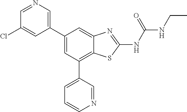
C1(C2=CC(C3=CC=CN=C3)=C3C(=C2)N=C(NC(NCC)=O)S3)=CN=CC(Cl)=C1
